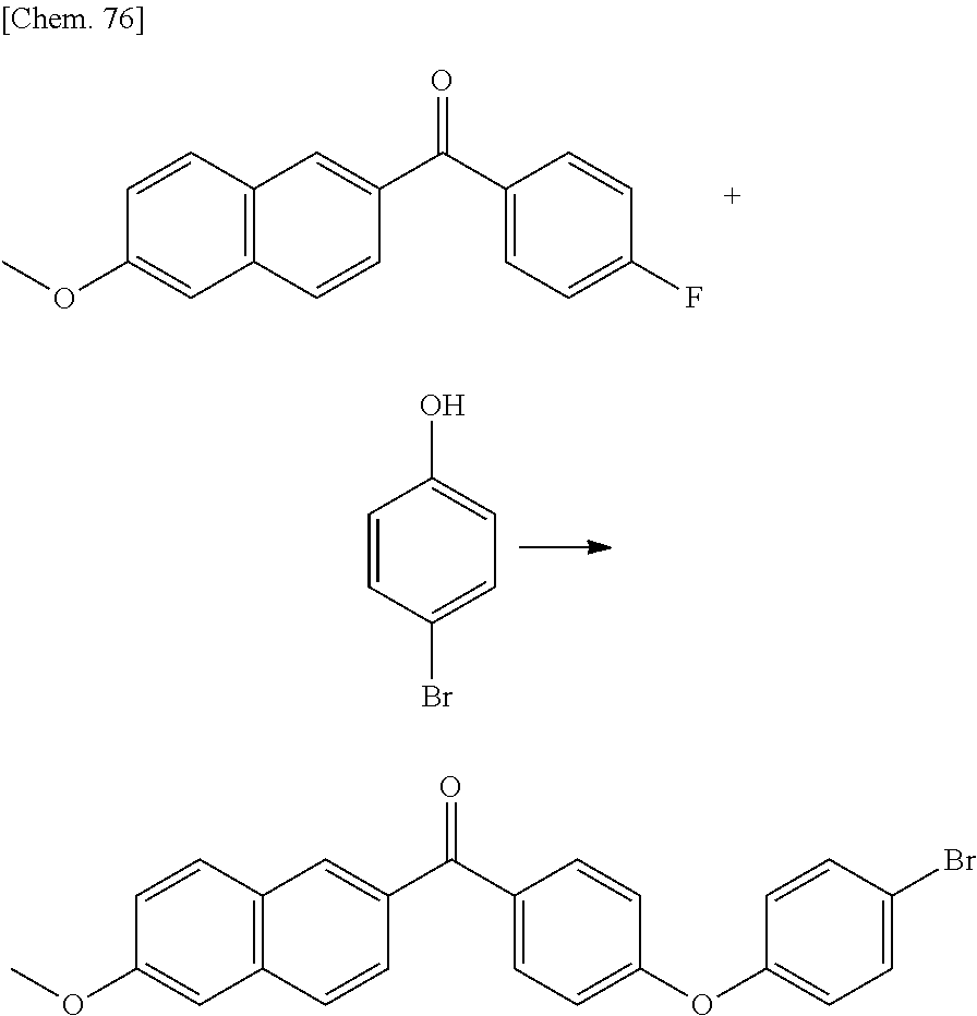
C1=CC(Br)=CC=C1O.C12=C(C=CC(C(C3=CC=C(F)C=C3)=O)=C1)C=C(OC)C=C2.C12=C(C=CC(C(C3=CC=C(OC4=CC=C(Br)C=C4)C=C3)=O)=C1)C=C(OC)C=C2
